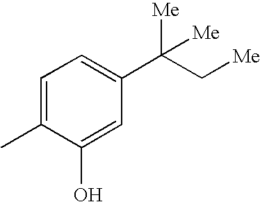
C1=C(C)C(O)=CC(C(C[Me])([Me])[Me])=C1
